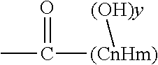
CC(=O)[(CnHm)][(OH)y]
